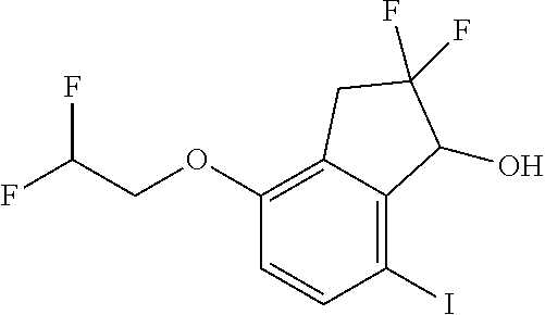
C1(OCC(F)F)=C2C(=C(I)C=C1)C(O)C(F)(F)C2
